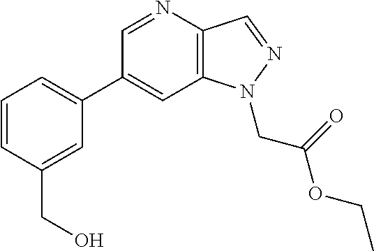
C1(C2=CC=CC(CO)=C2)=CC2=C(C=NN2CC(OCC)=O)N=C1
